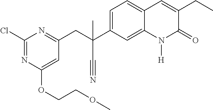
C(C1=CC=C2C(=C1)N([H])C(=O)C(CC)=C2)(CC1=NC(Cl)=NC(OCCOC)=C1)(C#N)C
